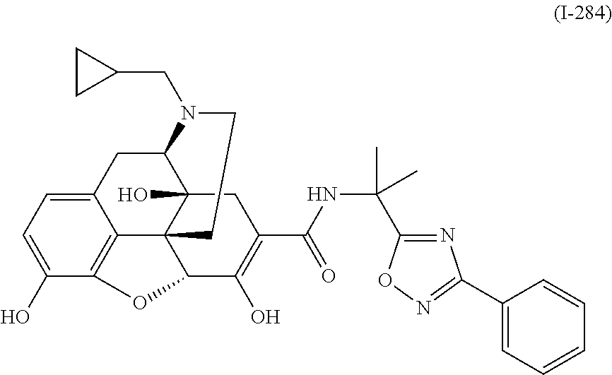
C1=C(O)C2=C3C(=C1)CC1C4(O)C3(C(C(O)=C(C(NC(C)(C)C3=NC(C5=CC=CC=C5)=NO3)=O)C4)O2)CCN1CC1CC1
